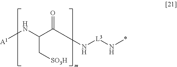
N(C(C[SO3H])C(=O)N[L3]N*)[A1]
